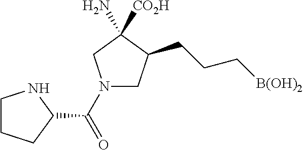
C1N(C(C2NCCC2)=O)CC(N)([CO2H])C1CCC[B(OH)2]
